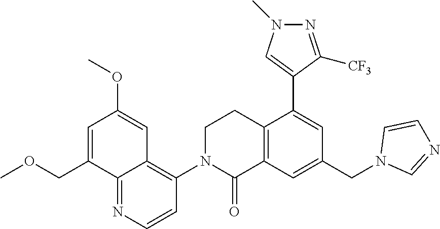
O(CC1=CC(OC)=CC2=C(N3C(=O)C4=C(CC3)C(C3=CN(C)N=C3[CF3])=CC(CN3C=NC=C3)=C4)C=CN=C12)C
